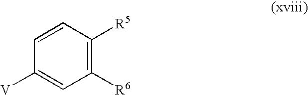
C1([R6])=C([R5])C=CC([V])=C1
